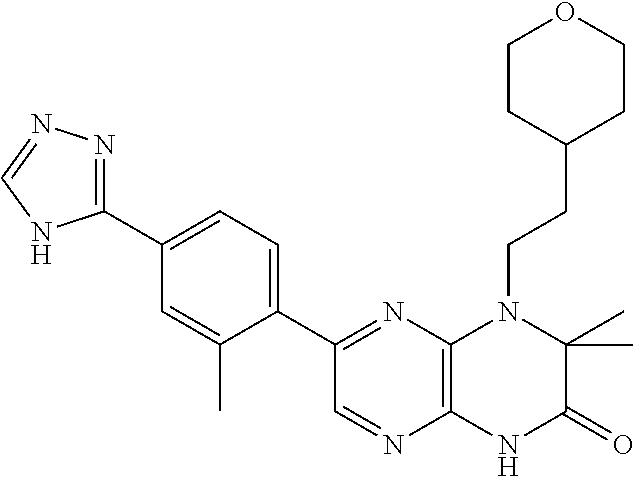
C1(C2=CC=C(C3=NC4=C(N=C3)NC(=O)C(C)(C)N4CCC3CCOCC3)C(C)=C2)=NN=CN1
